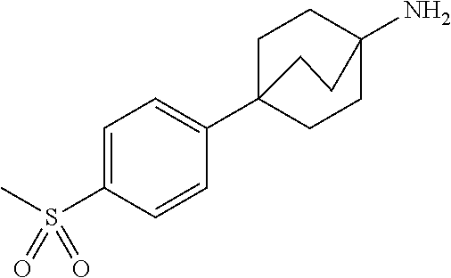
C1=C(S(C)(=O)=O)C=CC(C23CCC(N)(CC2)CC3)=C1
